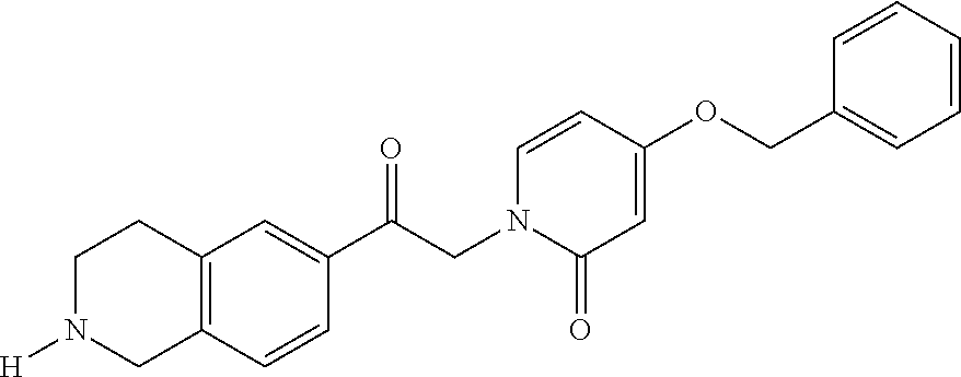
C(CN1C(=O)C=C(OCC2=CC=CC=C2)C=C1)(=O)C1=CC2=C(C=C1)CN([H])CC2
